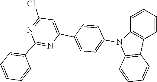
C12=C(C=CC=C1)C1=C(N2C2=CC=C(C3=CC(Cl)=NC(C4=CC=CC=C4)=N3)C=C2)C=CC=C1
